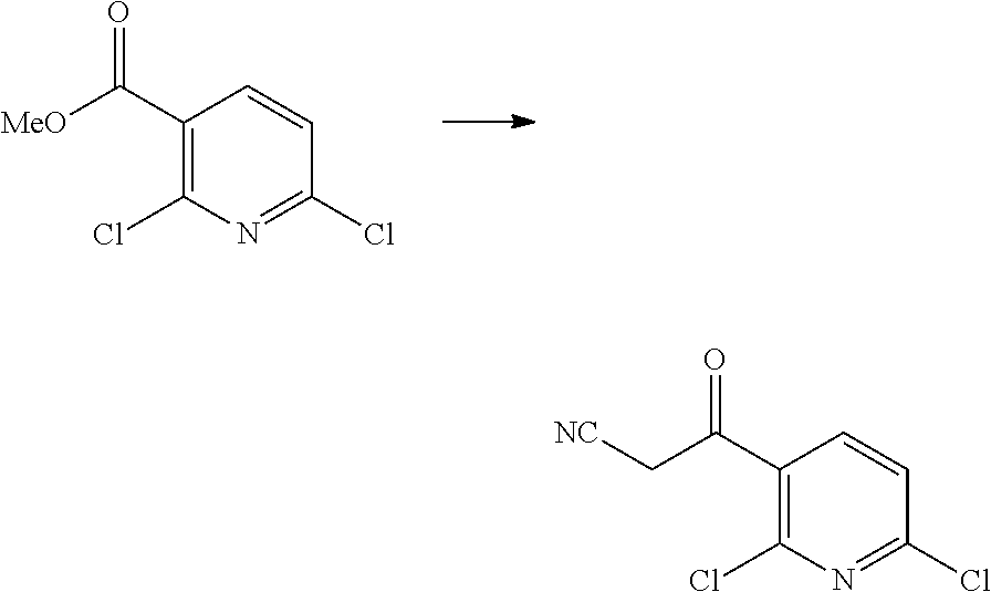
C1(C([MeO])=O)=C(Cl)N=C(Cl)C=C1.C1(C(C[NC])=O)=C(Cl)N=C(Cl)C=C1
